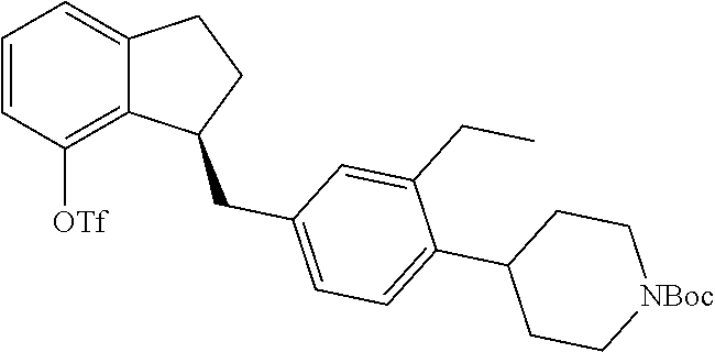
C1=CC([OTf])=C2C(=C1)CCC2CC1=CC=C(C2CC[NBoc]CC2)C(CC)=C1
